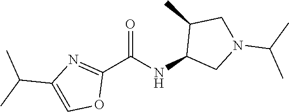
C1(C(NC2CN(C(C)C)CC2C)=O)=NC(C(C)C)=CO1
